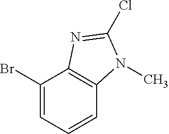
C1(Br)=CC=CC2=C1N=C(Cl)N2C
